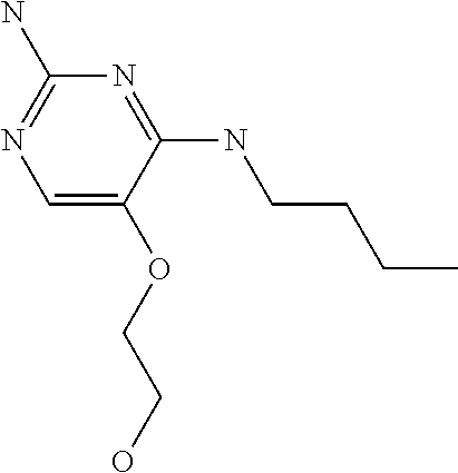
C(OC1=CN=C(N)N=C1NCCCC)CO
